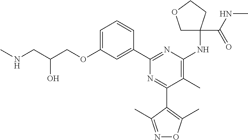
C1=C(OCC(CNC)O)C=C(C2=NC(NC3(C(NC)=O)COCC3)=C(C)C(C3=C(C)ON=C3C)=N2)C=C1
